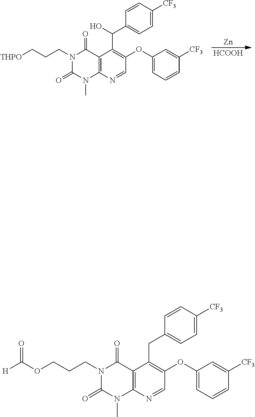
C1(OC2=CC=CC([CF3])=C2)=C(CC2=CC=C([CF3])C=C2)C2=C(N=C1)N(C)C(=O)N(CCCOC([H])=O)C2=O.[HCOOH].[Zn].C1(OC2=CC=CC([CF3])=C2)=C(C(C2=CC=C([CF3])C=C2)O)C2=C(N=C1)N(C)C(=O)N(CCC[THPO])C2=O
